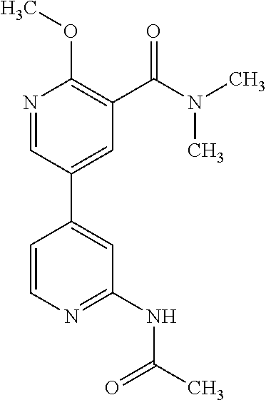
N1=CC(C2=CC(NC(C)=O)=NC=C2)=CC(C(N(C)C)=O)=C1OC
